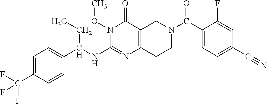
C1=C(C(F)(F)F)C=CC(C(NC2=NC3=C(C(=O)N2OC)CN(C(=O)C2=CC=C(C#N)C=C2F)CC3)CC)=C1
